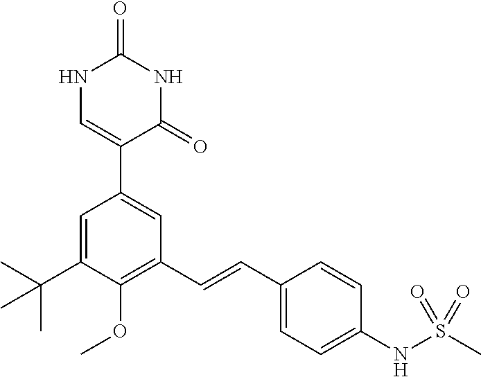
N1C=C(C2=CC(C=CC3=CC=C(NS(C)(=O)=O)C=C3)=C(OC)C(C(C)(C)C)=C2)C(=O)NC1=O
